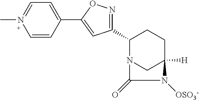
C1(C2=NOC(C3=CC=N(C)C=C3)=C2)N2CC([H])(CC1)N([OSO3-])C2=O
